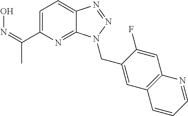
C1=C(C(=NO)C)N=C2C(=C1)N=NN2CC1=CC2=C(C=C1F)N=CC=C2
